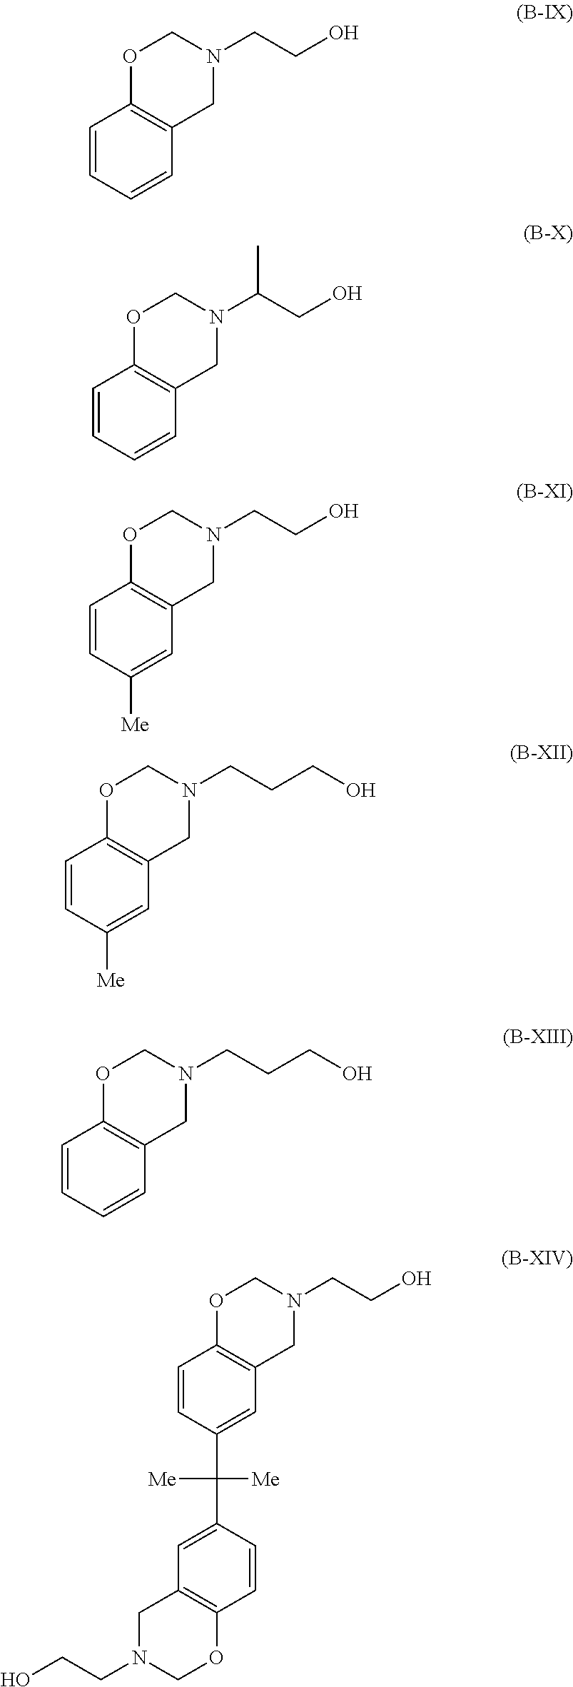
C1=CC=CC2=C1OCN(C(CO)C)C2.C1=CC([Me])=CC2=C1OCN(CCCO)C2.C1=CC=CC2=C1OCN(CCCO)C2.C1=CC=CC2=C1OCN(CCO)C2.C1=CC([Me])=CC2=C1OCN(CCO)C2.OCCN1COC2=C(C1)C=C(C([Me])([Me])C1=CC3=C(C=C1)OCN(CCO)C3)C=C2
